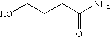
OCCCC(=O)N
